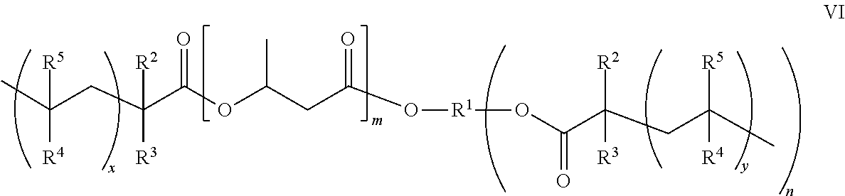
C([R2])([R3])(C(OC(CC(O[R1]OC(C([R2])([R3])CC(C)([R5])[R4])=O)=O)C)=O)CC(C)([R4])[R5]
